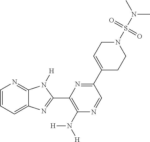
C1=CC=C2C(=N1)N([H])C(C1=C(N([H])[H])N=CC(C3=CCN(S(N(C)C)(=O)=O)CC3)=N1)=N2
